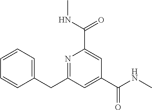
C1=CC=C(CC2=NC(C(NC)=O)=CC(C(NC)=O)=C2)C=C1
